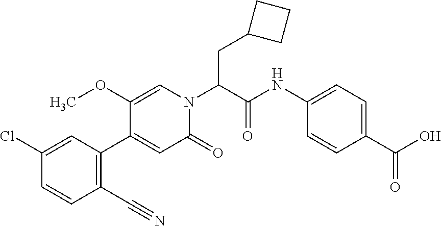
C1(C#N)=C(C2=CC(=O)N(C(C(NC3=CC=C(C(O)=O)C=C3)=O)CC3CCC3)C=C2OC)C=C(Cl)C=C1
